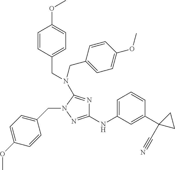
C1(NC2=CC=CC(C3(C#N)CC3)=C2)=NN(CC2=CC=C(OC)C=C2)C(N(CC2=CC=C(OC)C=C2)CC2=CC=C(OC)C=C2)=N1
